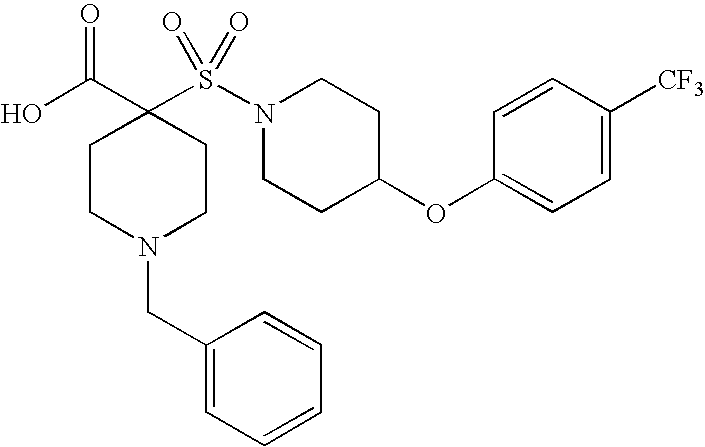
C1CN(CC2=CC=CC=C2)CCC1(C(O)=O)S(N1CCC(OC2=CC=C([CF3])C=C2)CC1)(=O)=O
